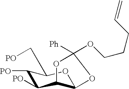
C1([PO])C([PO])C2C(OC1C[PO])OC([Ph])(OCCCC=C)O2
